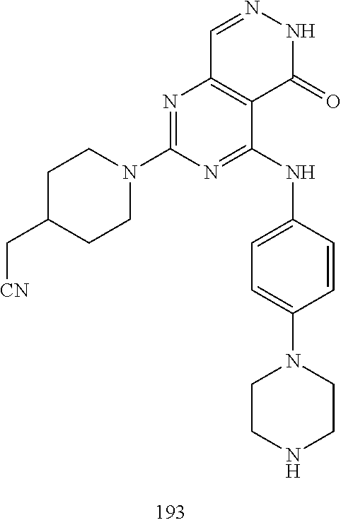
C1=NNC(=O)C2=C1N=C(N1CCC(C[CN])CC1)N=C2NC1=CC=C(N2CCNCC2)C=C1
